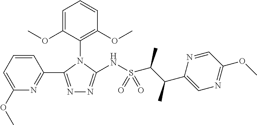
C1(OC)=CC=CC(C2=NN=C(NS(C(C(C)C3=CN=C(OC)C=N3)C)(=O)=O)N2C2=C(OC)C=CC=C2OC)=N1
